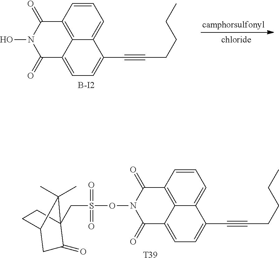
C12=C3C(=CC=C(C#CCCCC)C3=CC=C1)C(=O)N(O)C2=O.[B-I2].[camphorsulfonyl].[T39].C12=C3C(=CC=C(C#CCCCC)C3=CC=C1)C(=O)N(OS(CC13C(=O)CC(CC1)C3(C)C)(=O)=O)C2=O
